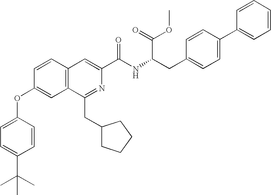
C1=CC(OC2=CC=C(C(C)(C)C)C=C2)=CC2=C1C=C(C(NC(C(OC)=O)CC1=CC=C(C3=CC=CC=C3)C=C1)=O)N=C2CC1CCCC1
